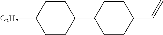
C1CC(C2CCC(C=C)CC2)CCC1[C3H7]
